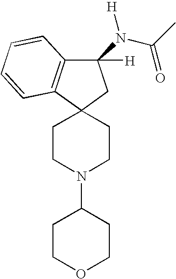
C1([H])(N(C(=O)C)[H])C2=C(C3(C1)CCN(C1CCOCC1)CC3)C=CC=C2
